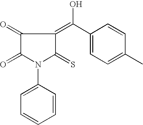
C1(=O)C(=O)N(C2=CC=CC=C2)C(=S)C1=C(C1=CC=C(C)C=C1)O
